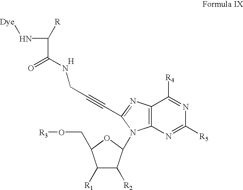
C1([R1])C([R2])C(N2C3=C(C([R4])=NC([R5])=N3)N=C2C#CCNC(=O)C(N[Dye])[R])OC1CO[R3].[H]
